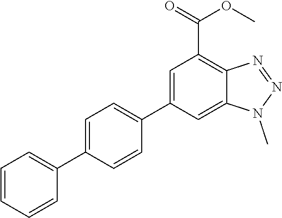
C1=CC=CC(C2=CC=C(C3=CC(C(=O)OC)=C4C(=C3)N(C)N=N4)C=C2)=C1
